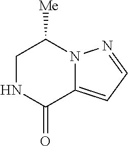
N12C(=CC=N1)C(=O)NCC2[Me]
